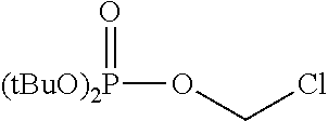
O(CCl)[(tBuO)2P]=O
